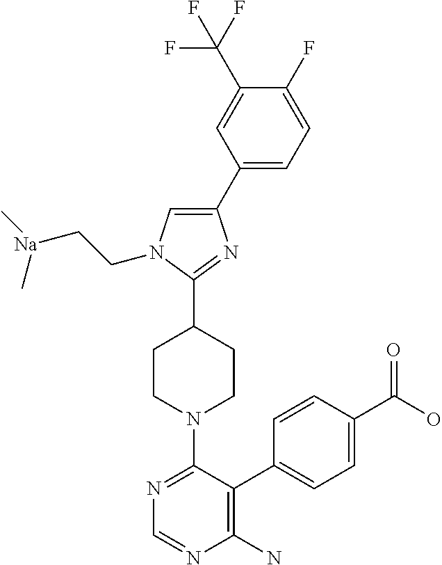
C1(F)=CC=C(C2=CN(CC[Na](C)C)C(C3CCN(C4=NC=NC(N)=C4C4=CC=C(C(O)=O)C=C4)CC3)=N2)C=C1C(F)(F)F
